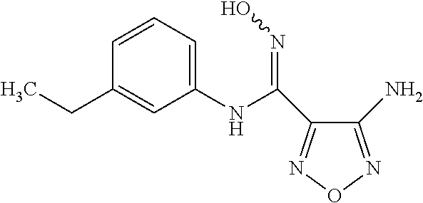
C1(NC(=NO)C2=NON=C2N)=CC=CC(CC)=C1
